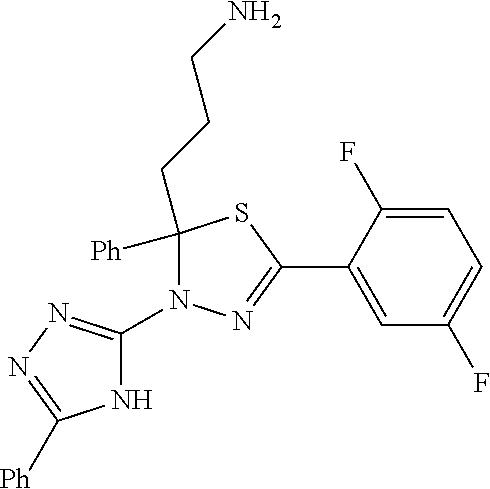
C1([Ph])(CCCN)N(C2=NN=C([Ph])N2)N=C(C2=CC(F)=CC=C2F)S1
